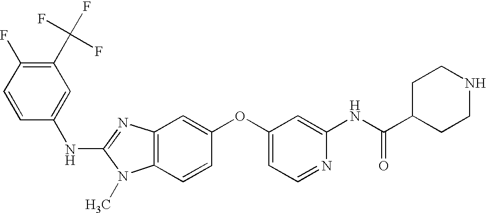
C1(C(F)(F)F)=C(F)C=CC(NC2=NC3=C(N2C)C=CC(OC2=CC=NC(NC(C4CCNCC4)=O)=C2)=C3)=C1
